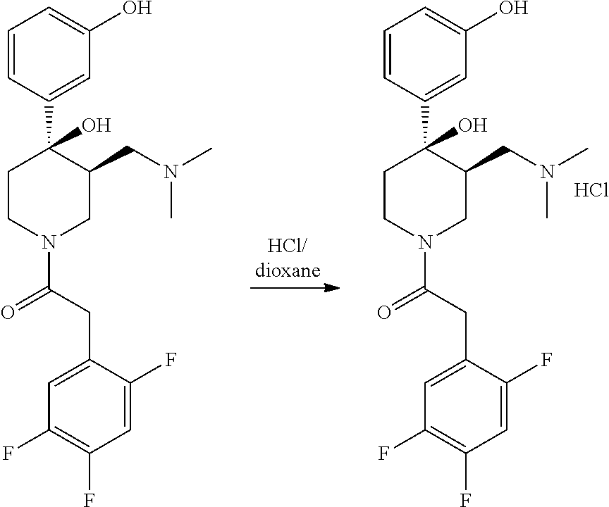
C1CN(C(CC2=CC(F)=C(F)C=C2F)=O)CC(CN(C)C)C1(C1=CC(O)=CC=C1)O.C1CN(C(CC2=CC(F)=C(F)C=C2F)=O)CC(CN(C)C)C1(C1=CC(O)=CC=C1)O.Cl
